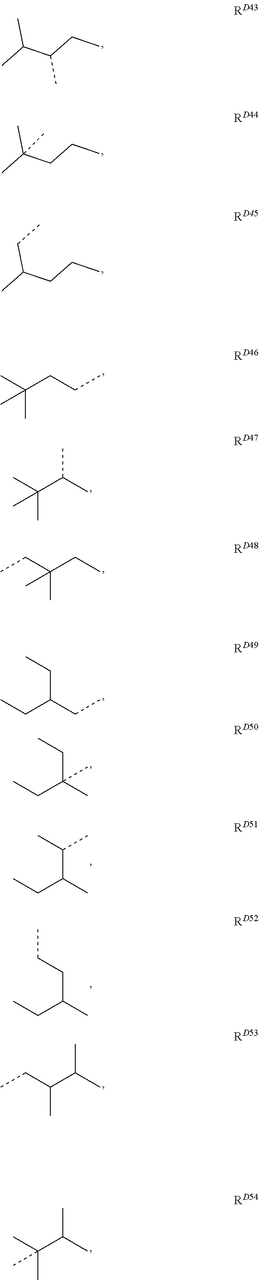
C(C(CC)C)(C)C.C(CCC)(C)(C)C.C(CCC)(C)CC.CCC(C(C)C)C.CC(C(C)C)(C)C.C(CCC)(C)(C)C.C(C(C)C)(C)(C)C.CCC(CC)(C)C.CCC(CC)CC.CCC(C)(CC)C.CCC(C)CCC.CCC(C)C(C)C
